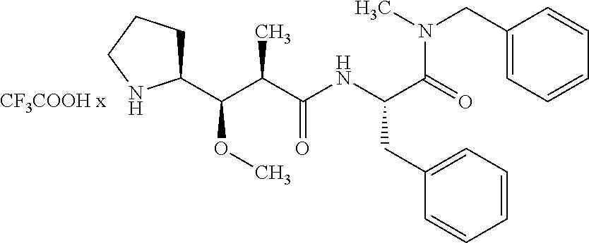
C1(CN(C)C(=O)C(NC(C(C(C2CCCN2)OC)C)=O)CC2=CC=CC=C2)=CC=CC=C1
